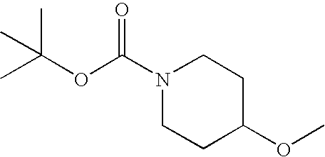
CC(OC(N1CCC(OC)CC1)=O)(C)C
